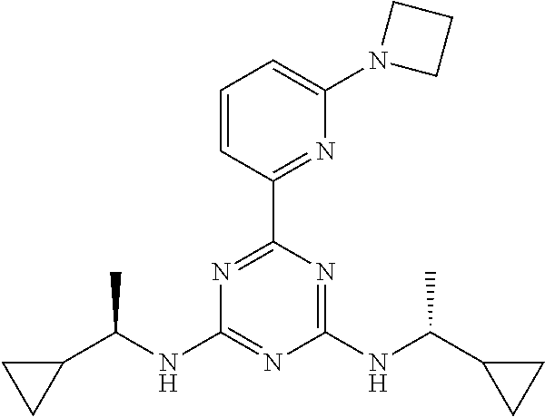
N1=C(C2=NC(N3CCC3)=CC=C2)N=C(NC(C2CC2)C)N=C1NC(C1CC1)C
